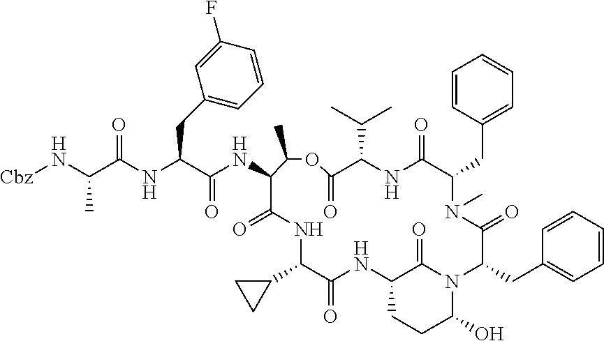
C(C(NC(C(NC1C(=O)NC(C2CC2)C(=O)NC2CCC(O)N(C2=O)C(CC2=CC=CC=C2)C(=O)N(C)C(CC2=CC=CC=C2)C(=O)NC(C(C)C)C(=O)OC1C)=O)CC1=CC=CC(F)=C1)=O)(N[Cbz])C
